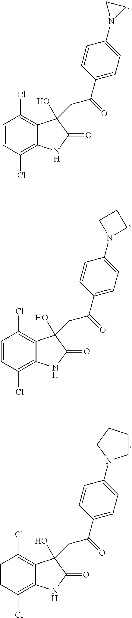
C(C(C1=CC=C(N2CC2)C=C1)=O)C1(O)C2=C(Cl)C=CC(Cl)=C2NC1=O.C(C(C1=CC=C(N2CCC2)C=C1)=O)C1(O)C2=C(Cl)C=CC(Cl)=C2NC1=O.C(C(C1=CC=C(N2CCCC2)C=C1)=O)C1(O)C2=C(Cl)C=CC(Cl)=C2NC1=O
